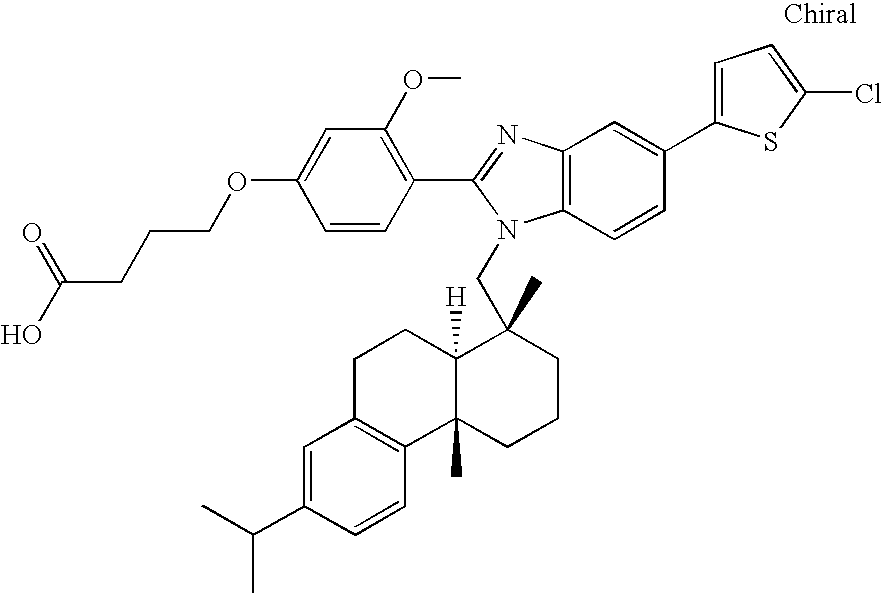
C1=CC(C2=NC3=C(N2CC2(C)C4([H])C(C)(CCC2)C2=C(CC4)C=C(C(C)C)C=C2)C=CC(C2=CC=C(Cl)S2)=C3)=C(OC)C=C1OCCCC(O)=O
